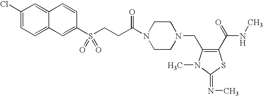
C1(Cl)=CC=C2C(=C1)C=CC(S(CCC(N1CCN(CC3=C(C(=O)NC)SC(=NC)N3C)CC1)=O)(=O)=O)=C2
